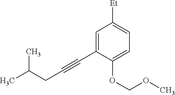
C1=C(C#CCC(C)C)C(OCOC)=CC=C1[Et]
